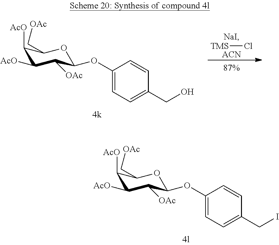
[TMS]Cl.[ACN].C1([AcO])C([AcO])C([OAc])C(OC2=CC=C(CO)C=C2)OC1C[OAc].C1([AcO])C([AcO])C([OAc])C(OC2=CC=C(CI)C=C2)OC1C[OAc]
